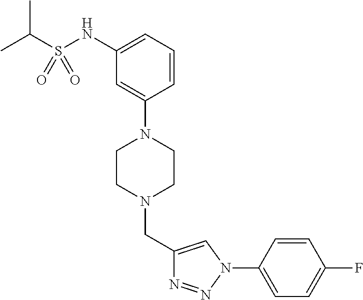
C1=CC=C(NS(C(C)C)(=O)=O)C=C1N1CCN(CC2=CN(C3=CC=C(F)C=C3)N=N2)CC1
